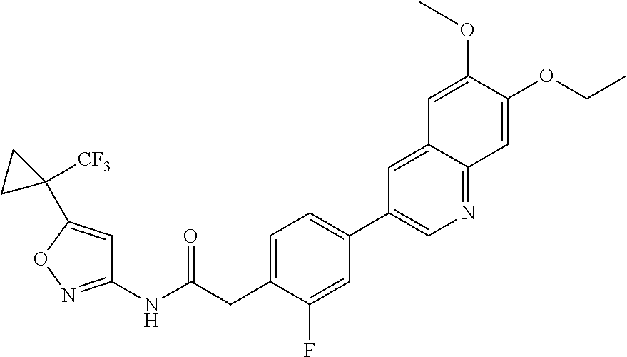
C1=C(CC(NC2=NOC(C3([CF3])CC3)=C2)=O)C(F)=CC(C2=CN=C3C(=C2)C=C(OC)C(OCC)=C3)=C1
